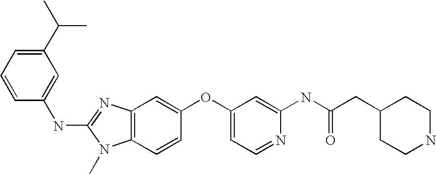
C1(C(C)C)=CC=CC(NC2=NC3=C(N2C)C=CC(OC2=CC=NC(NC(CC4CCNCC4)=O)=C2)=C3)=C1
